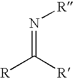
N(=C([R])[R])[R]
